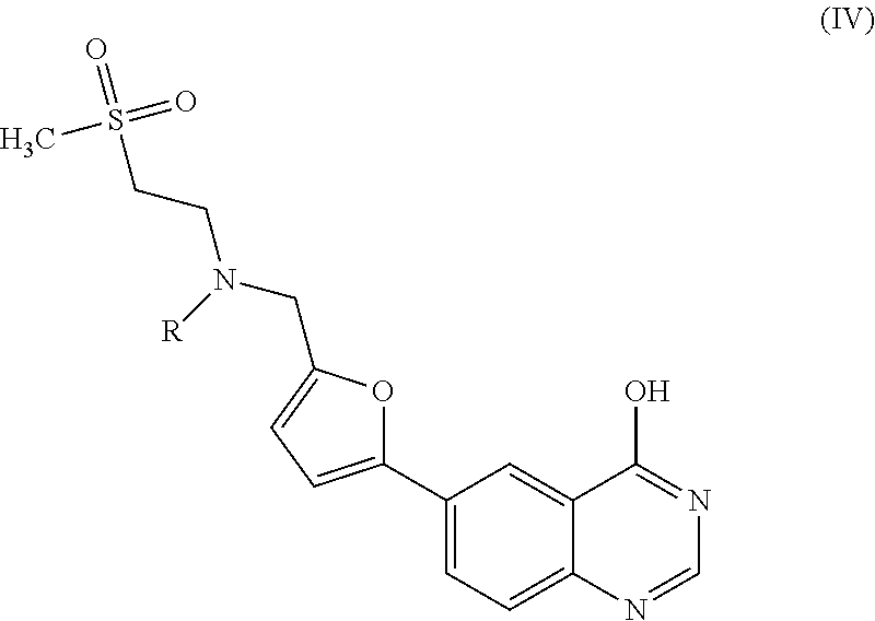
C1(C2=CC=C3C(=C2)C(O)=NC=N3)=CC=C(CN(CCS(=O)(=O)C)[R])O1
